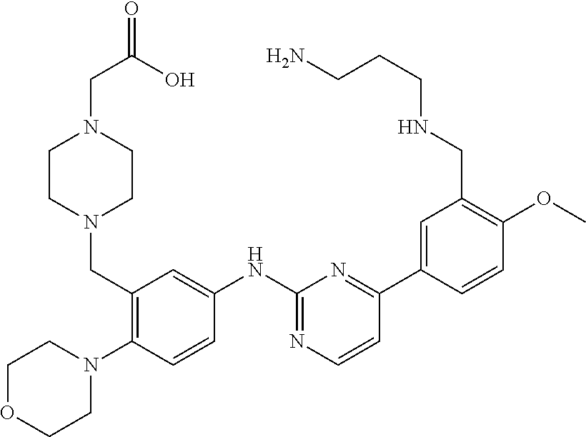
C1CN(CC2=C(N3CCOCC3)C=CC(NC3=NC=CC(C4=CC(CNCCCN)=C(OC)C=C4)=N3)=C2)CCN1CC(=O)O
